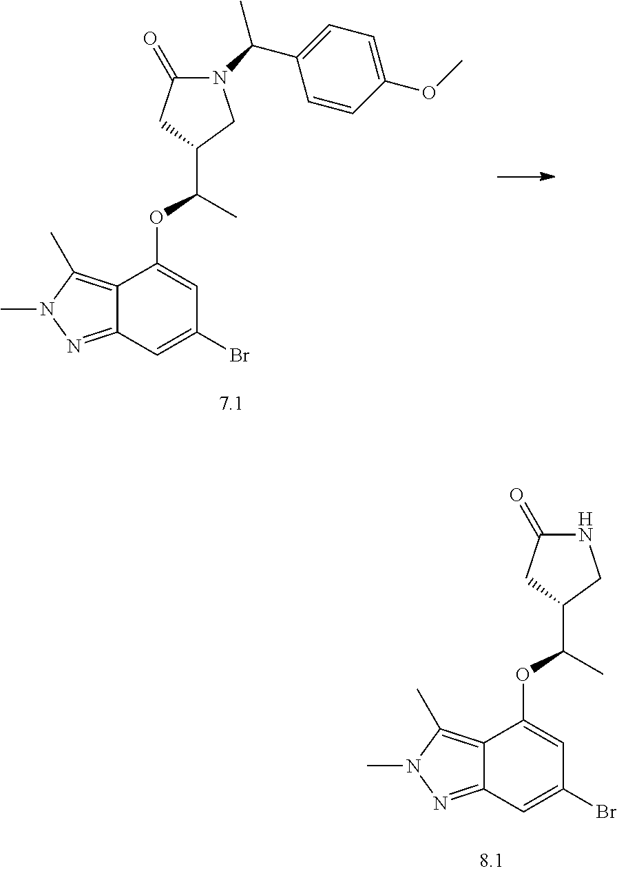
N1(C(C2=CC=C(OC)C=C2)C)C(=O)CC(C(OC2=CC(Br)=CC3=NN(C)C(C)=C32)C)C1.N1C(=O)CC(C(OC2=CC(Br)=CC3=NN(C)C(C)=C32)C)C1
